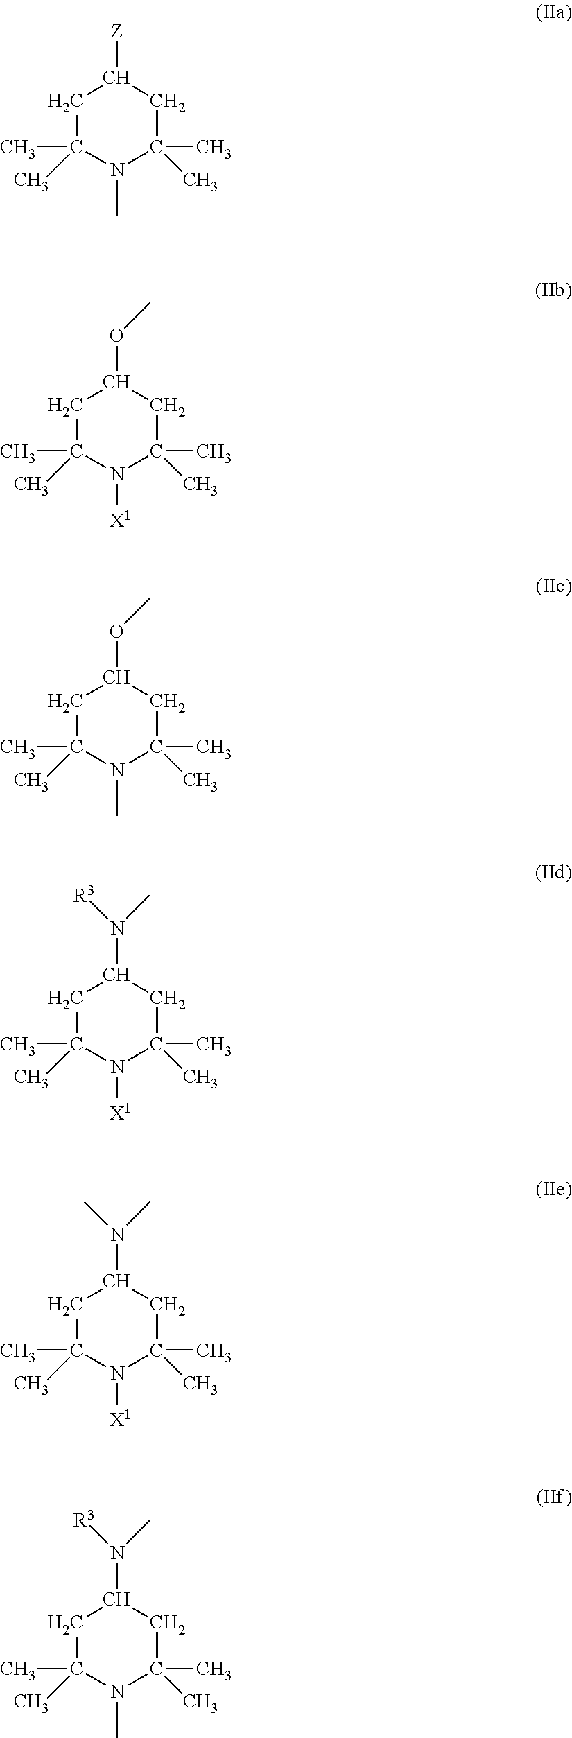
C1C(C)(C)N(C)C(C)(C)CC1[Z].C1C(C)(C)N([X1])C(C)(C)CC1OC.C1C(C)(C)N(C)C(C)(C)CC1OC.C1C(C)(C)N([X1])C(C)(C)CC1N(C)[R3].C1C(C)(C)N([X1])C(C)(C)CC1N(C)C.C1C(C)(C)N(C)C(C)(C)CC1N(C)[R3]
